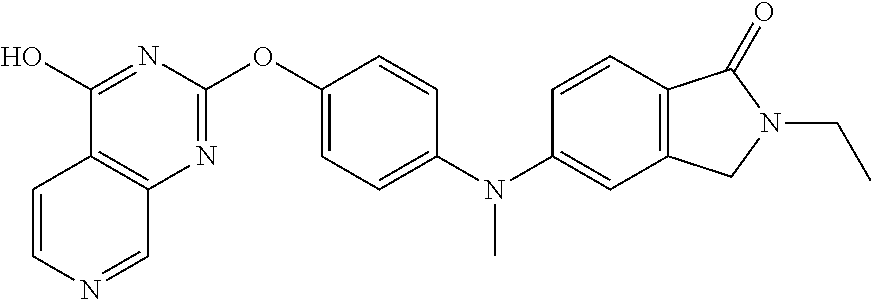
C1(O)=NC(OC2=CC=C(N(C3=CC4=C(C=C3)C(=O)N(CC)C4)C)C=C2)=NC2=C1C=CN=C2
